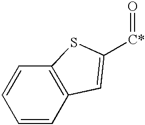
C1=CC2=C(C=C1)SC([C*]=O)=C2
